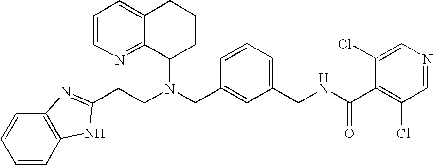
N(CC1=CC(CNC(C2=C(Cl)C=NC=C2Cl)=O)=CC=C1)(C1CCCC2=CC=CN=C12)CCC1=NC2=C(C=CC=C2)N1
